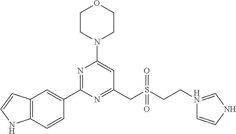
C1CN(C2=CC(CS(CCN3=CNC=C3)(=O)=O)=NC(C3=CC4=C(C=C3)NC=C4)=N2)CCO1
